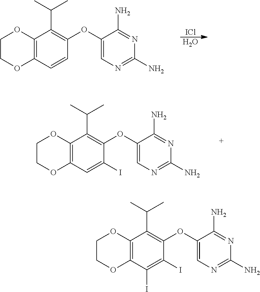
C1COC2=C(O1)C(C(C)C)=C(OC1=CN=C(N)N=C1N)C=C2.[ICl].O.C1COC2=C(O1)C(C(C)C)=C(OC1=CN=C(N)N=C1N)C(I)=C2I.C1COC2=C(O1)C(C(C)C)=C(OC1=CN=C(N)N=C1N)C(I)=C2
